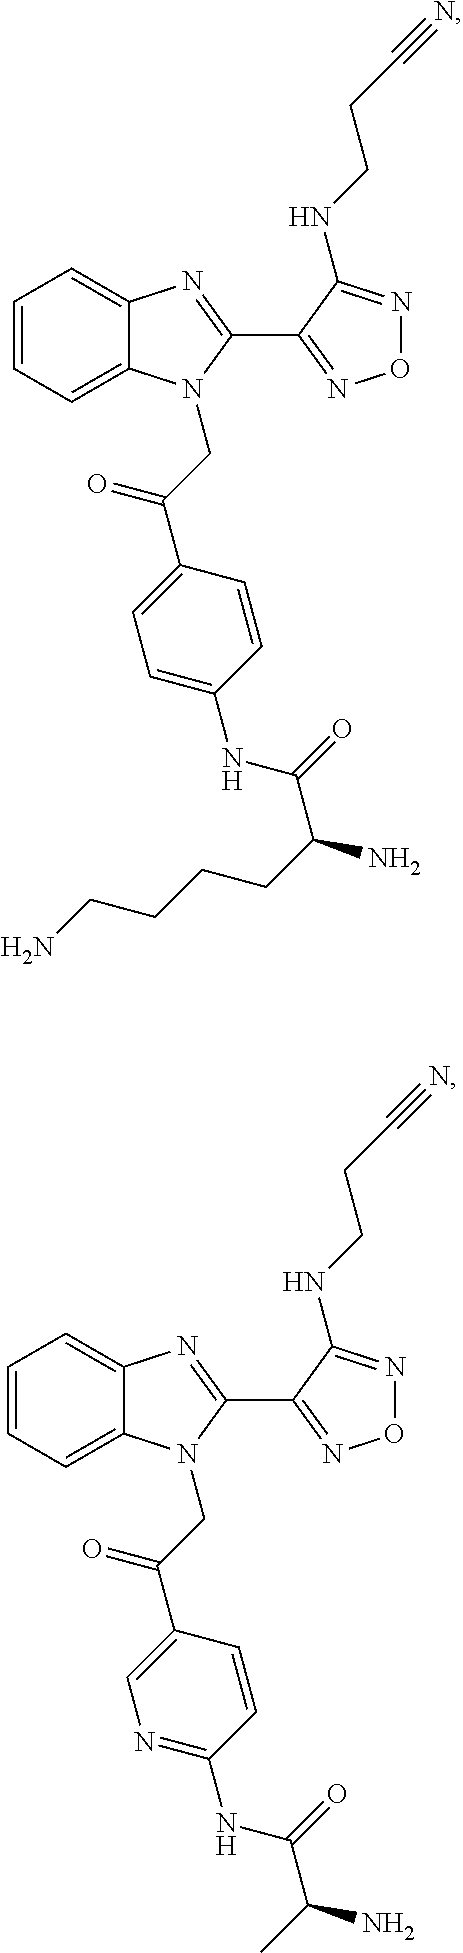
C1=CC=C2C(=C1)N=C(C1=NON=C1NCCC#N)N2CC(C1=CC=C(NC(C(CCCCN)N)=O)C=C1)=O.C1=CC=C2C(=C1)N=C(C1=NON=C1NCCC#N)N2CC(C1=CN=C(NC(C(C)N)=O)C=C1)=O
